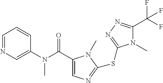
C1(C(N(C2=CN=CC=C2)C)=O)=CN=C(SC2=NN=C(C(F)(F)F)N2C)N1C
